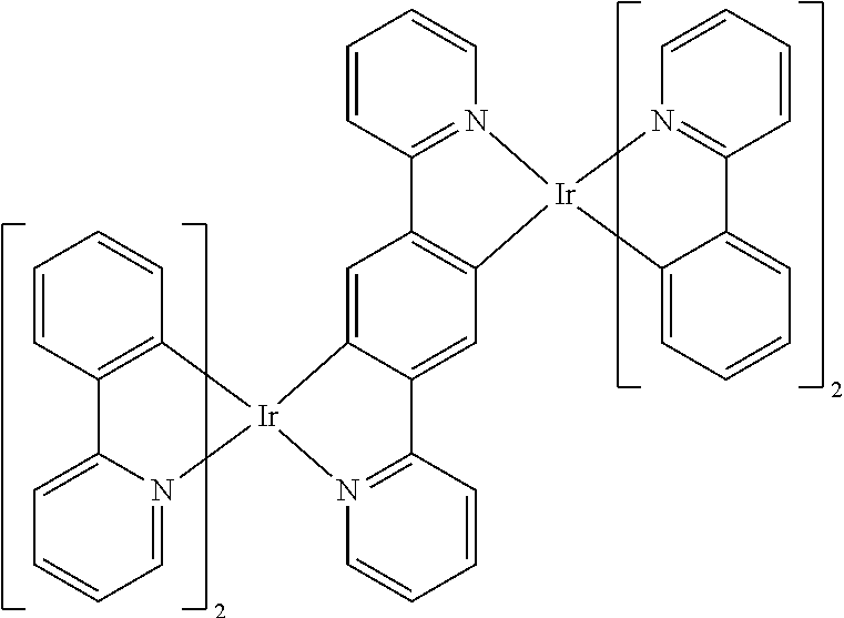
C12=C(C=CC=C1)[Ir]1(N3=CC=CC=C23)C2=CC3=C(C=C2C2=N1C=CC=C2)[Ir]1(N2=C3C=CC=C2)C2=CC=CC=C2C2=N1C=CC=C2
